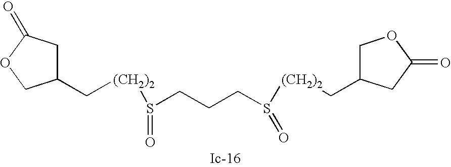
[(CH2)2](S(CCCS([(CH2)2]CC1COC(=O)C1)=O)=O)CC1CC(=O)OC1
